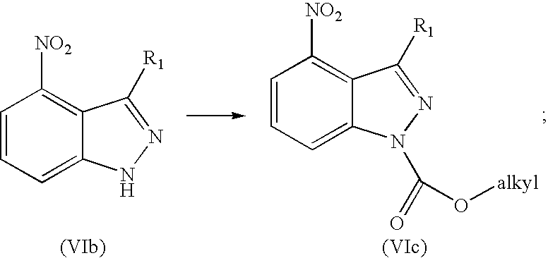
C1=CC=C2C(=C1[NO2])C([R1])=NN2C(O[alkyl])=O.C1=CC=C2C(=C1[NO2])C([R1])=NN2
